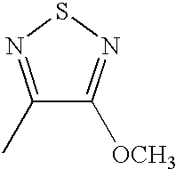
C1(C)=NSN=C1[OCH3]
